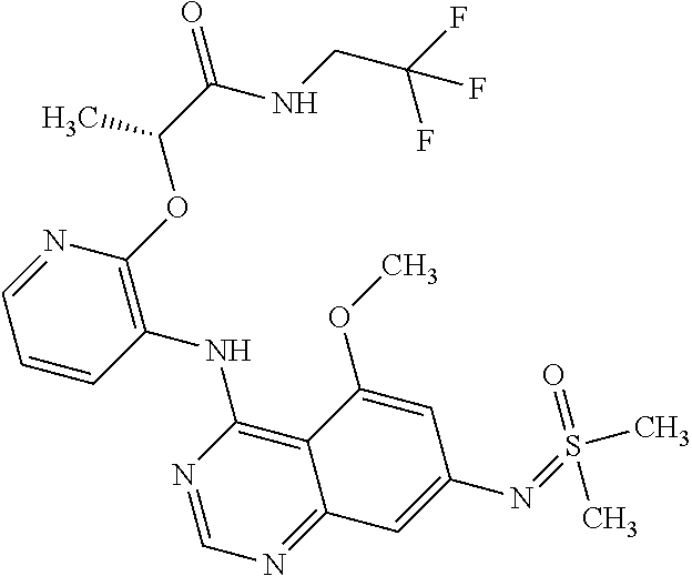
C1(OC(C(NCC(F)(F)F)=O)C)=C(NC2=C3C(=NC=N2)C=C(N=S(=O)(C)C)C=C3OC)C=CC=N1
